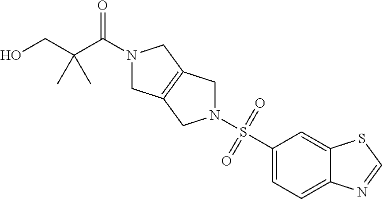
N1(S(C2=CC=C3C(=C2)SC=N3)(=O)=O)CC2=C(C1)CN(C(C(CO)(C)C)=O)C2
